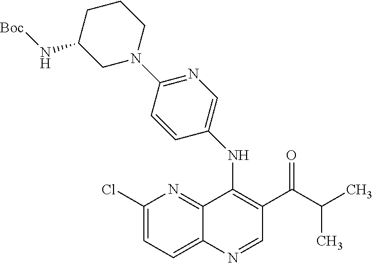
C1(Cl)=CC=C2C(=N1)C(NC1=CN=C(N3CCCC(N[Boc])C3)C=C1)=C(C(C(C)C)=O)C=N2
